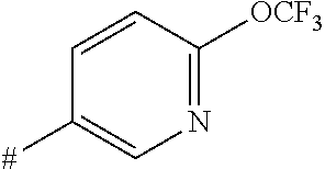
C1=CC([OCF3])=NC=C1[#]
